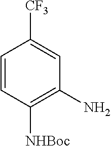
C1=CC([NHBoc])=C(N)C=C1[CF3]
